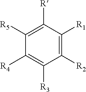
C1([R2])=C([R1])C([R])=C([R5])C([R4])=C1[R3]
